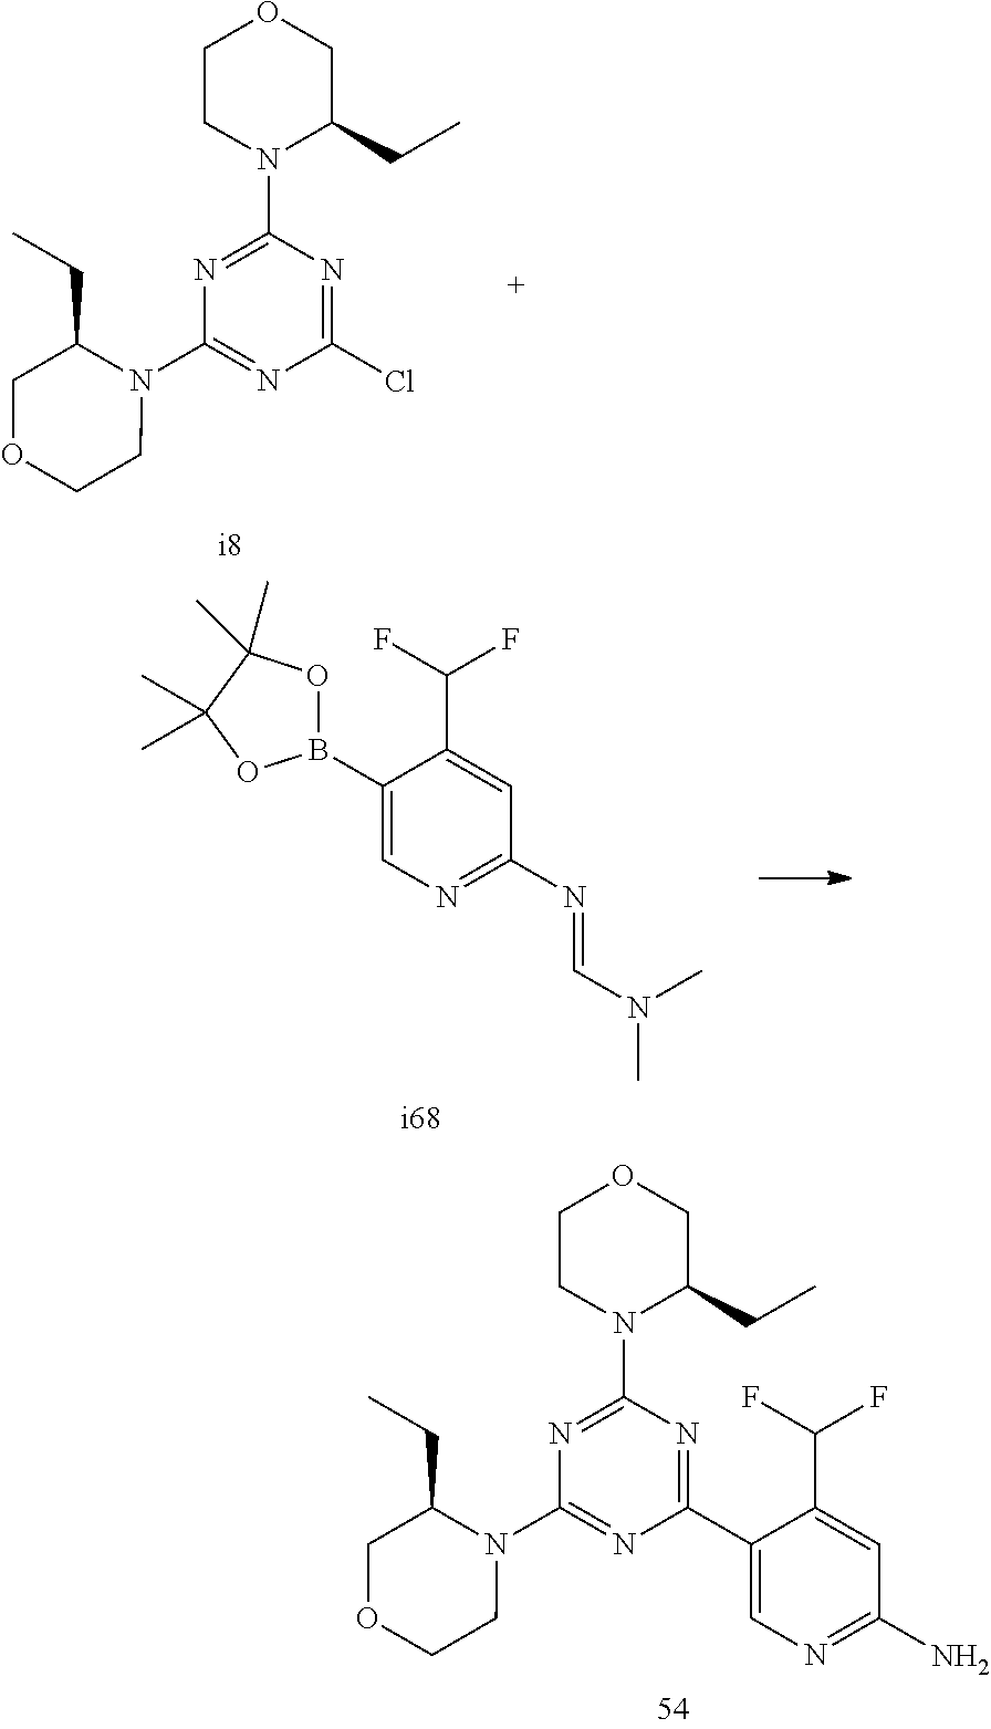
C1(C2=CN=C(N)C=C2C(F)F)=NC(N2C(CC)COCC2)=NC(N2C(CC)COCC2)=N1.C1(B2OC(C)(C)C(C)(C)O2)=CN=C(N=CN(C)C)C=C1C(F)F.C1(Cl)=NC(N2C(CC)COCC2)=NC(N2C(CC)COCC2)=N1
